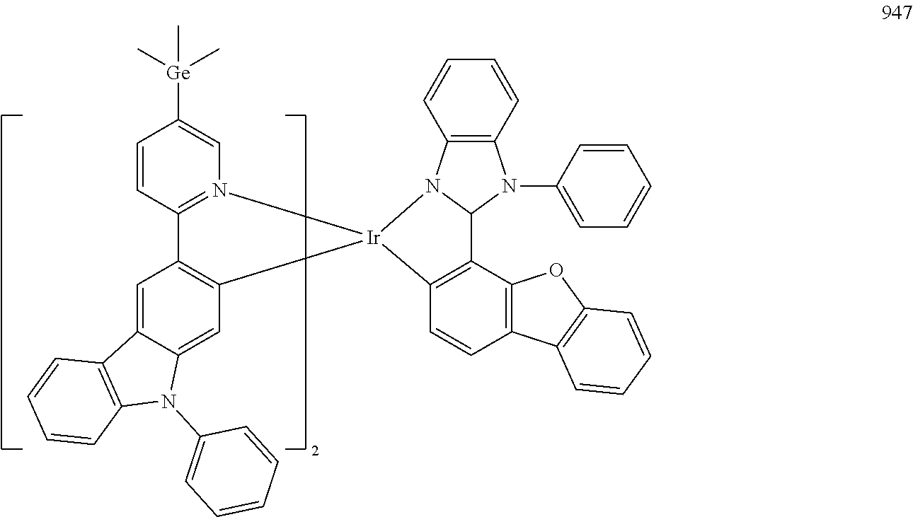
C1=C2C(=CC3=C1C1=N(C=C([Ge](C)(C)C)C=C1)[Ir]31C3=C(C4=C(C=C3)C3=C(O4)C=CC=C3)C3N(C4=CC=CC=C4)C4=C(N13)C=CC=C4)N(C1=CC=CC=C1)C1=C2C=CC=C1
